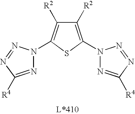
N1=C([R4])N=NN1C1=C([R2])C([R2])=C(N2N=C([R4])N=N2)S1
